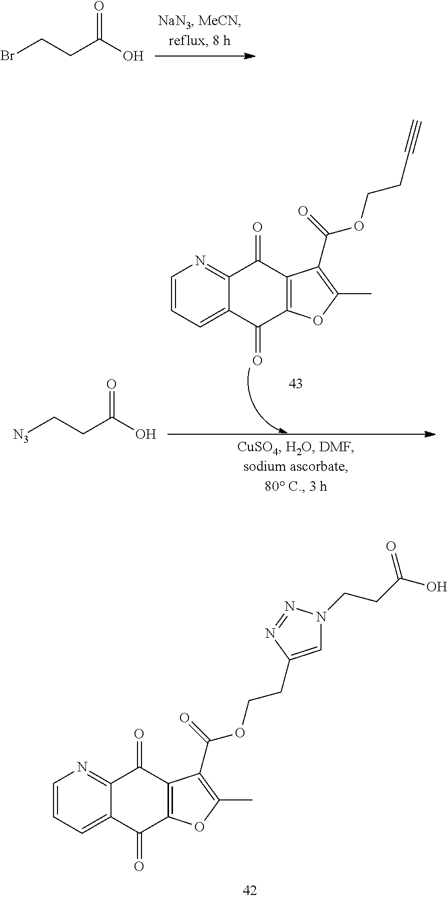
O=C(O)CCBr.C1=CC=C2C(=N1)C(=O)C1=C(C2=O)OC(C)=C1C(=O)OCCC#C.O=C(O)CC[N3].C1=CC=C2C(=N1)C(=O)C1=C(C2=O)OC(C)=C1C(=O)OCCC1=CN(CCC(O)=O)N=N1
